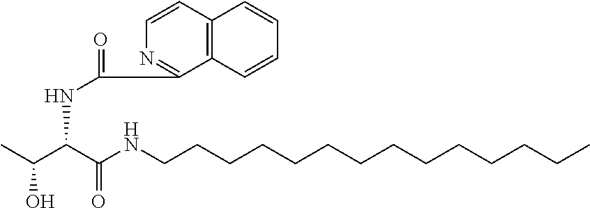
CC(O)C(C(NCCCCCCCCCCCCCC)=O)NC(=O)C1=NC=CC2=C1C=CC=C2
